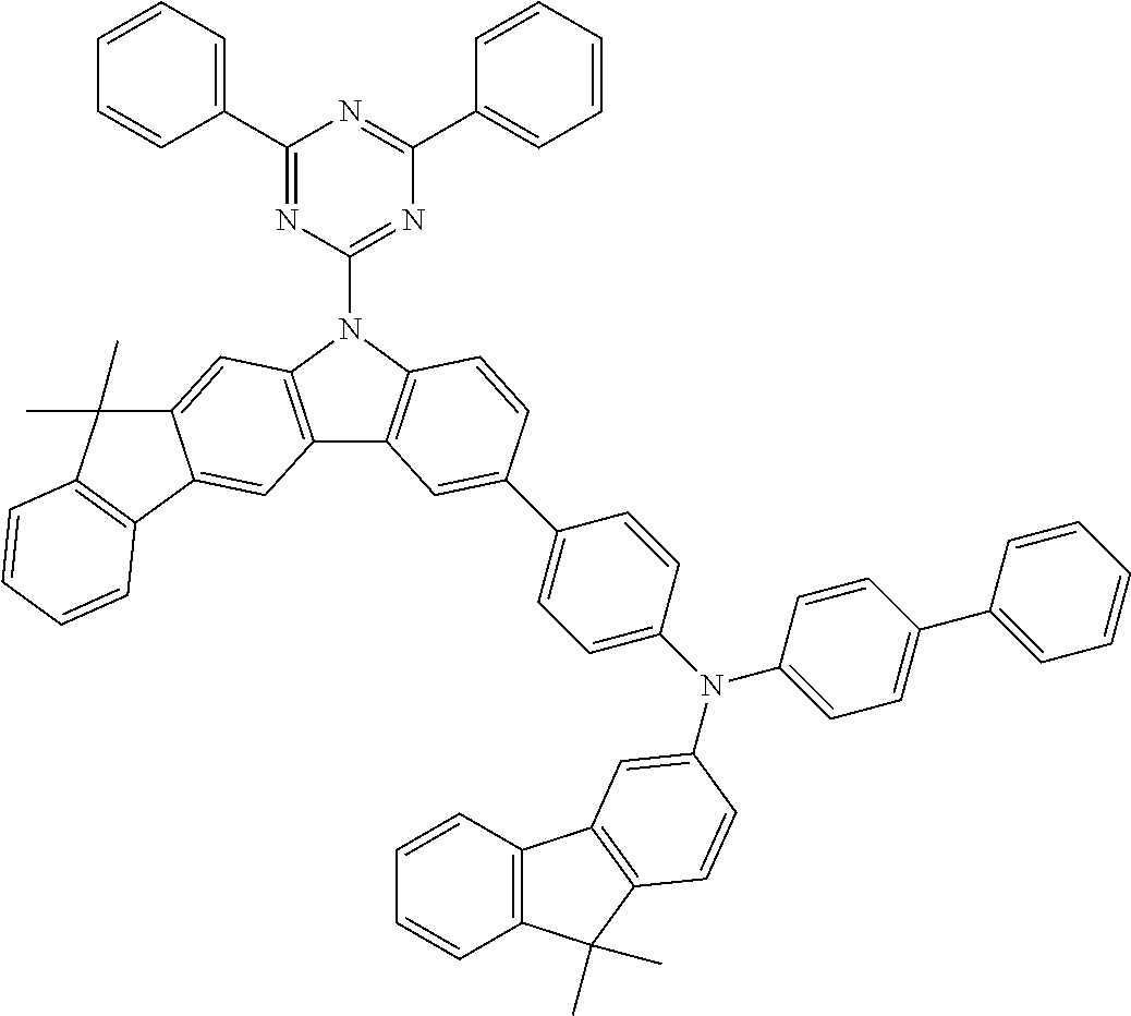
C1(C2=CC=CC=C2)=NC(N2C3=C(C4=C2C=C2C(=C4)C4=C(C2(C)C)C=CC=C4)C=C(C2=CC=C(N(C4=CC=C(C5=CC=CC=C5)C=C4)C4=CC5=C(C(C)(C)C6=C5C=CC=C6)C=C4)C=C2)C=C3)=NC(C2=CC=CC=C2)=N1
